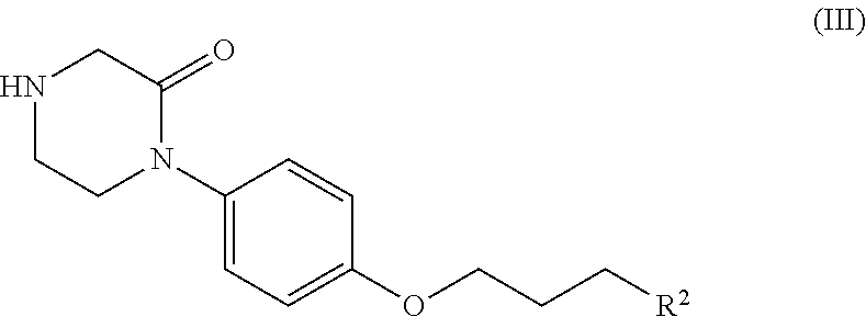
N1CCN(C2=CC=C(OCCC[R2])C=C2)C(=O)C1
